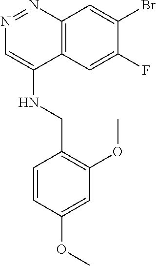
BrC1=CC2=C(C=C1F)C(NCC1=C(OC)C=C(OC)C=C1)=CN=N2
